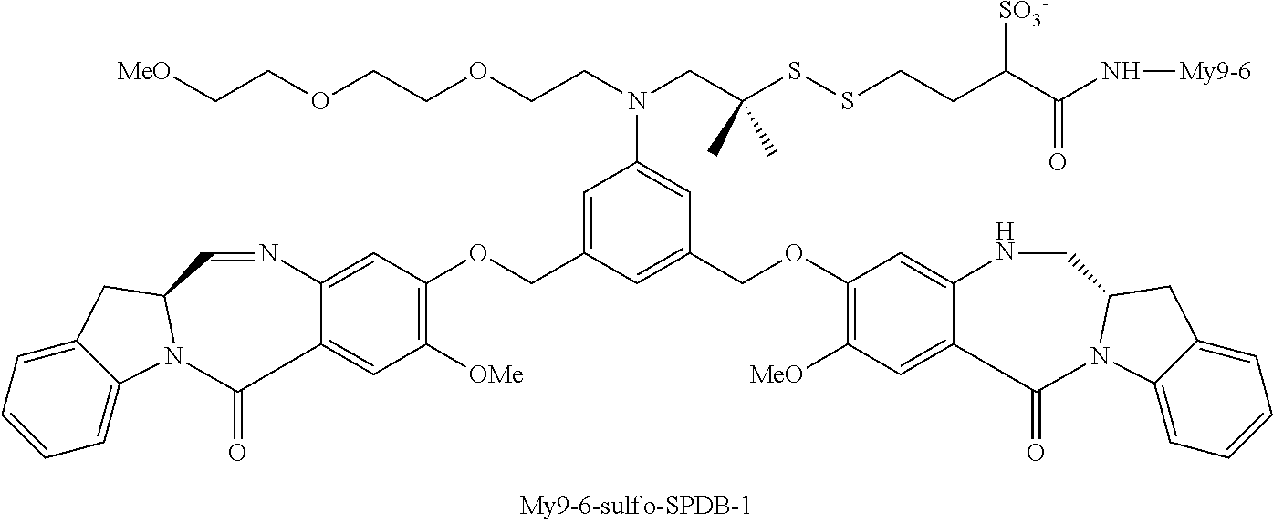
C1=C(COC2=C([OMe])C=C3C(=C2)N=CC2N(C4=CC=CC=C4C2)C3=O)C=C(COC2=C([MeO])C=C3C(=C2)NCC2N(C4=CC=CC=C4C2)C3=O)C=C1N(CC(SSCCC(C(N[My9-6])=O)[SO3-])(C)C)CCOCCOCC[MeO]
